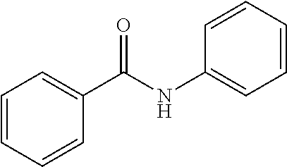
C1=CC=CC(C(=O)NC2=CC=CC=C2)=C1
